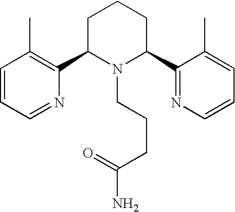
C1=CC=NC(C2N(CCCC(N)=O)C(C3=NC=CC=C3C)CCC2)=C1C
